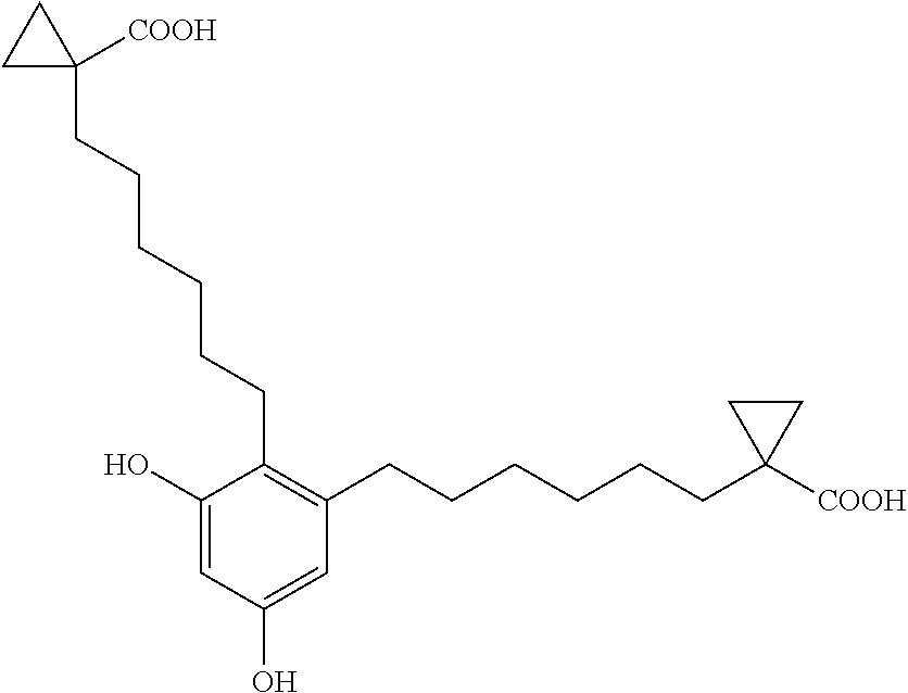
C1(O)=CC(O)=CC(CCCCCCC2([COOH])CC2)=C1CCCCCCC1([COOH])CC1
